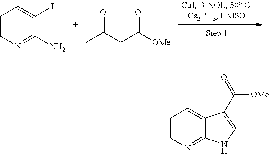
C1=CN=C(N)C(I)=C1.CC(CC([OMe])=O)=O.C1=CN=C2C(=C1)C(C([OMe])=O)=C(C)N2
